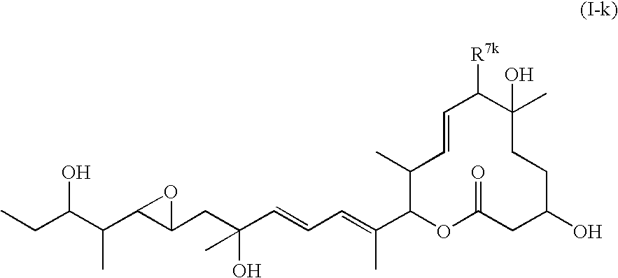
OC(C(C)C1C(CC(O)(C)C=CC=C(C)C2OC(=O)CC(O)CCC(C)(O)C([R7k])C=CC2C)O1)CC
